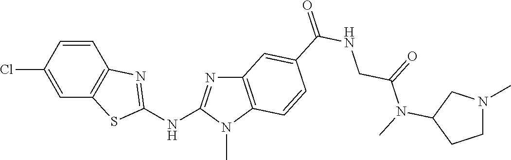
ClC1=CC2=C(C=C1)N=C(NC1=NC3=C(N1C)C=CC(C(NCC(N(C)C1CN(C)CC1)=O)=O)=C3)S2
